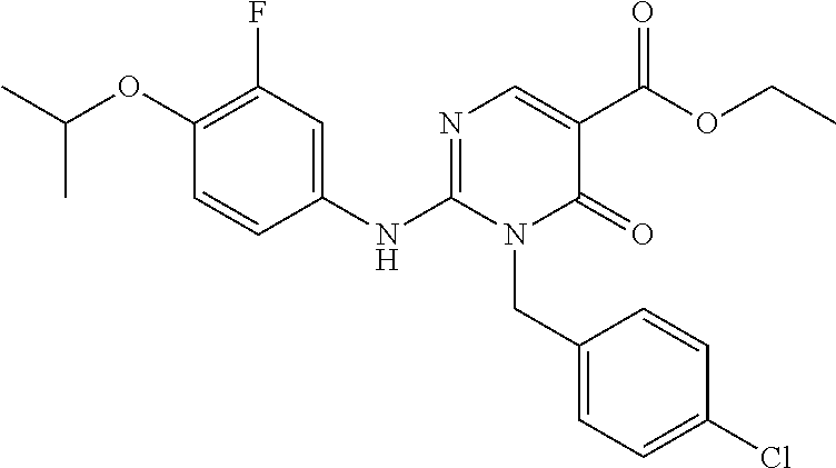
C1(NC2=NC=C(C(OCC)=O)C(=O)N2CC2=CC=C(Cl)C=C2)=CC(F)=C(OC(C)C)C=C1
